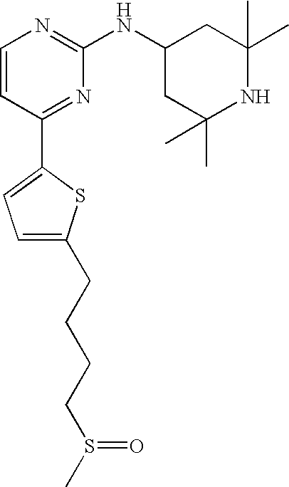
C1=CC(C2=CC=C(CCCCS(C)=O)S2)=NC(NC2CC(C)(C)NC(C)(C)C2)=N1
